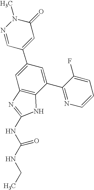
N1=CC(C2=CC3=C(C(C4=NC=CC=C4F)=C2)NC(NC(NCC)=O)=N3)=CC(=O)N1C
